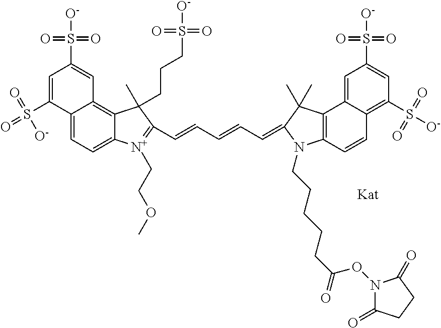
C12=C3C(=CC=C1[N+](CCOC)=C(C=CC=CC=C1C(C)(C)C4=C(C=CC5=C(S([O-])(=O)=O)C=C(S([O-])(=O)=O)C=C45)N1CCCCCC(=O)ON1C(=O)CCC1=O)C2(C)CCCS([O-])(=O)=O)C(S(=O)(=O)[O-])=CC(S([O-])(=O)=O)=C3
